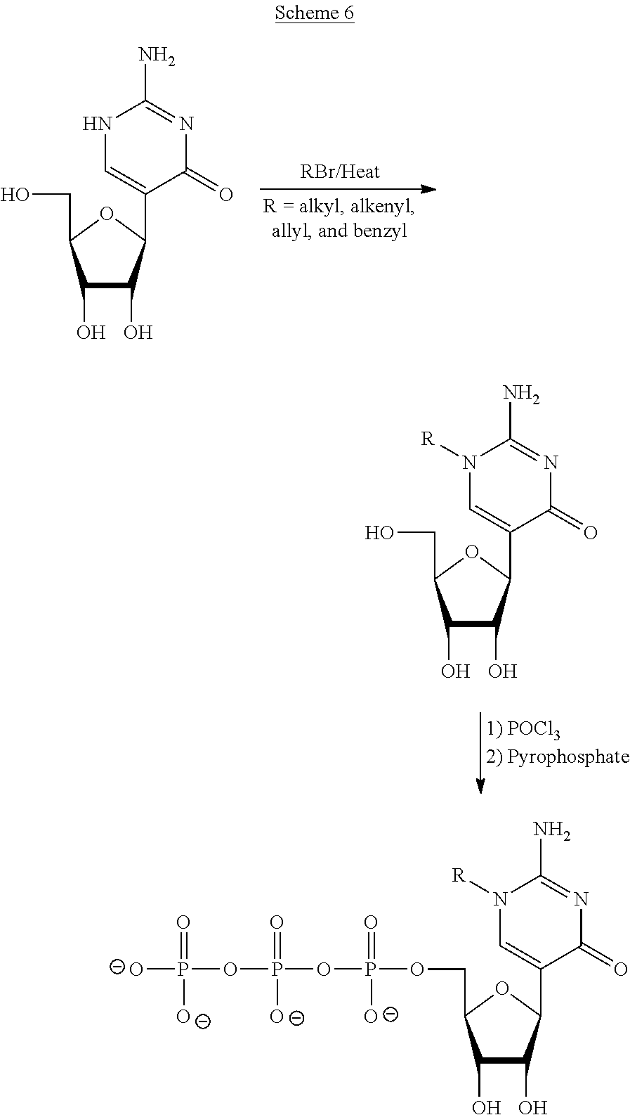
N1([R])C=C(C2C(O)C(O)C(COP(OP(OP([O-])(=O)[O-])(=O)[O-])(=O)[O-])O2)C(=O)N=C1N.N1C=C(C2C(O)C(O)C(CO)O2)C(=O)N=C1N.N1([R])C=C(C2C(O)C(O)C(CO)O2)C(=O)N=C1N
